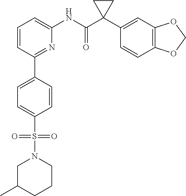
C1=CC=C(NC(C2(C3=CC4=C(C=C3)OCO4)CC2)=O)N=C1C1=CC=C(S(N2CCCC(C)C2)(=O)=O)C=C1
